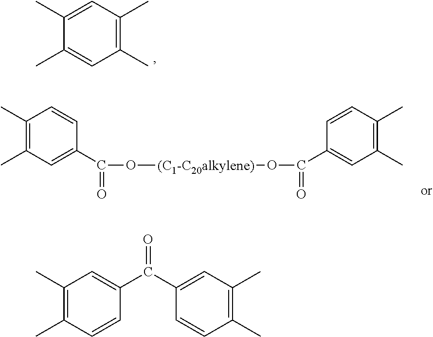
C1(C)=C(C)C=C(C)C(C)=C1.O([(C1-C20alkylene)]OC(C1=CC(C)=C(C)C=C1)=O)C(C1=CC(C)=C(C)C=C1)=O.C1(C)=C(C)C=CC(C(C2=CC(C)=C(C)C=C2)=O)=C1
